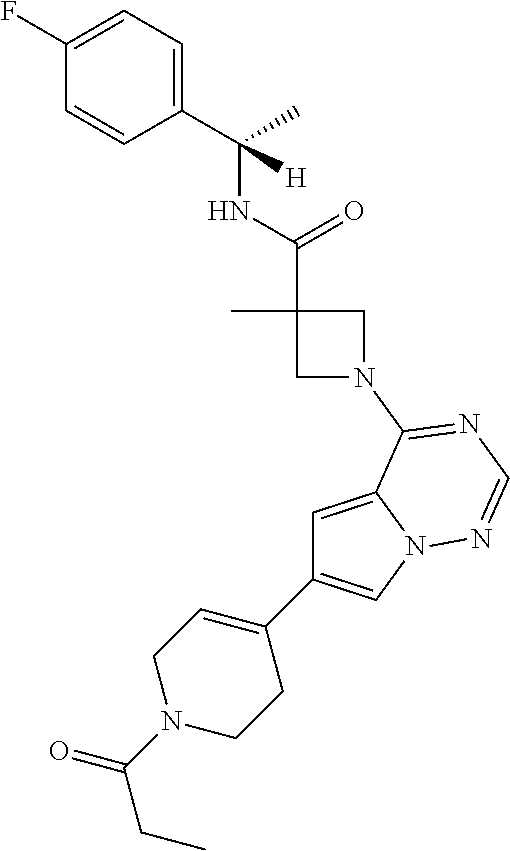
C1(C2=CN3C(=C2)C(N2CC(C)(C(NC(C4=CC=C(F)C=C4)(C)[H])=O)C2)=NC=N3)=CCN(C(CC)=O)CC1
